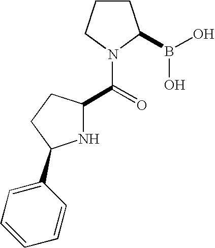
N1C(C(=O)N2C(B(O)O)CCC2)CCC1C1=CC=CC=C1
